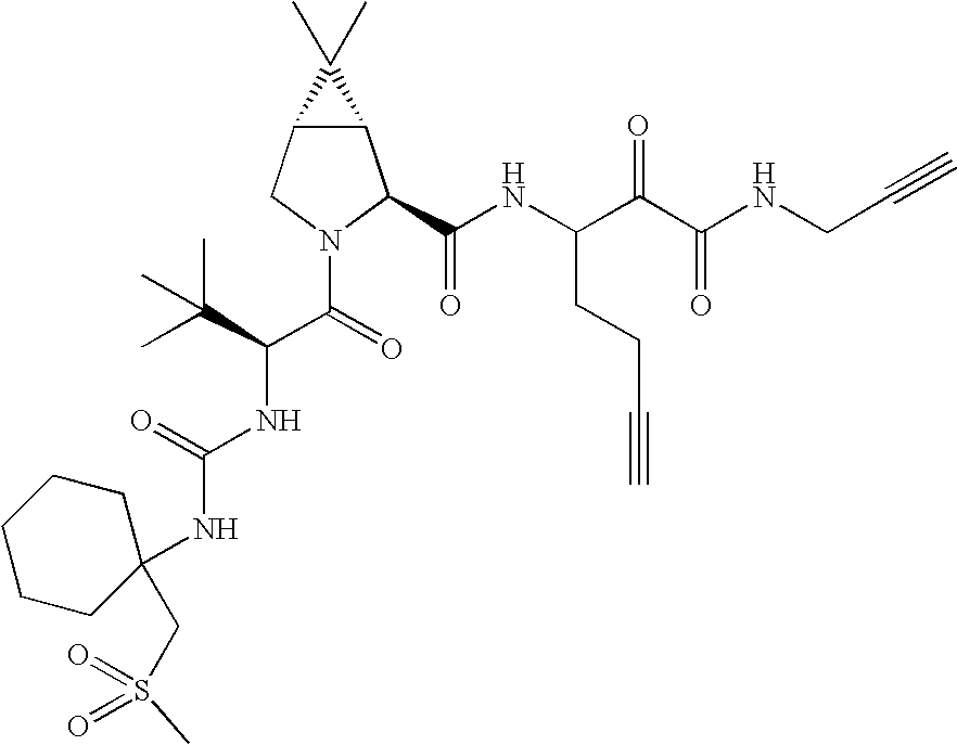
C12C(CN(C(=O)C(C(C)(C)C)NC(NC3(CS(C)(=O)=O)CCCCC3)=O)C1C(NC(C(C(NCC#C)=O)=O)CCC#C)=O)C2(C)C
